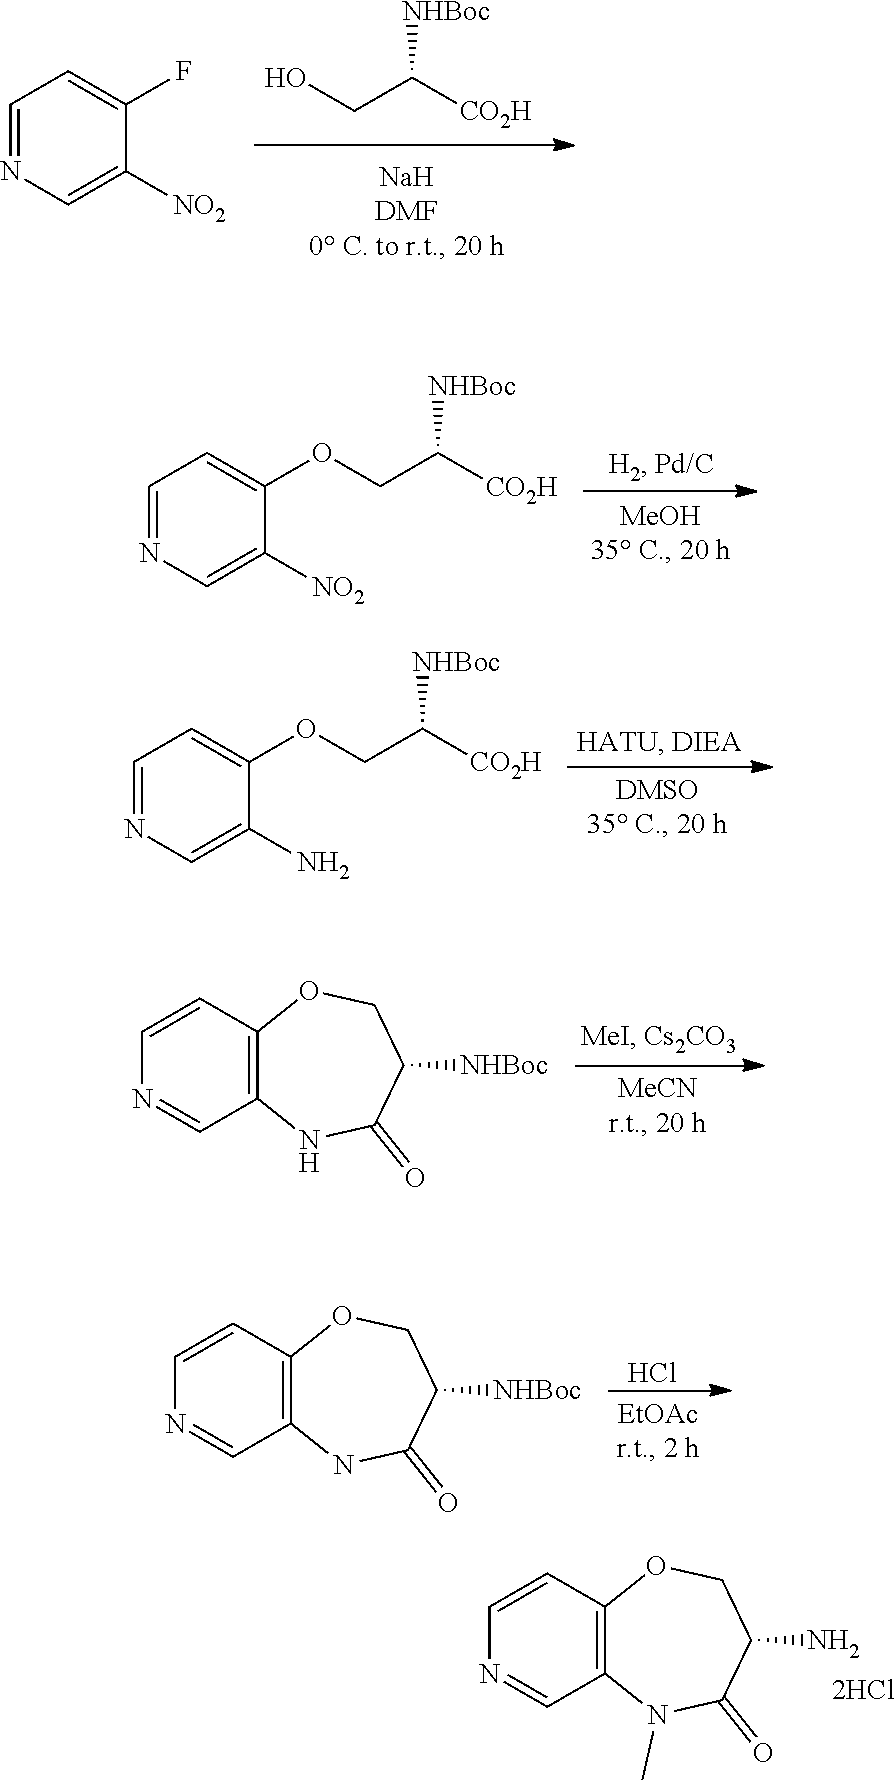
C1=NC=C([NO2])C(F)=C1.OCC([CO2H])[NHBoc].C1=NC=C([NO2])C(OCC([CO2H])[NHBoc])=C1.C1=NC=C(N)C(OCC([CO2H])[NHBoc])=C1.C1=CN=CC2=C1OCC([NHBoc])C(=O)N2.C1=CN=CC2=C1OCC([NHBoc])C(=O)N2.Cl.C1=CN=CC2=C1OCC(N)C(=O)N2C
